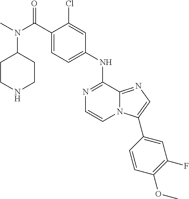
N1=C(NC2=CC=C(C(N(C)C3CCNCC3)=O)C(Cl)=C2)C2=NC=C(C3=CC(F)=C(OC)C=C3)N2C=C1
